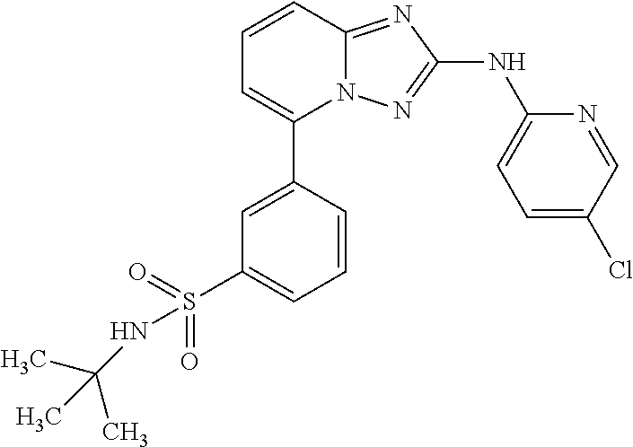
N12C(=NC(NC3=CC=C(Cl)C=N3)=N1)C=CC=C2C1=CC(S(=O)(=O)NC(C)(C)C)=CC=C1
